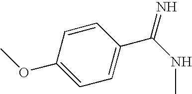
C1=CC(C(NC)=N)=CC=C1OC
